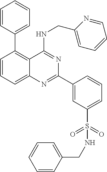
C1=CC(C2=C3C(=CC=C2)N=C(C2=CC(S(=O)(=O)NCC4=CC=CC=C4)=CC=C2)N=C3NCC2=CC=CC=N2)=CC=C1
